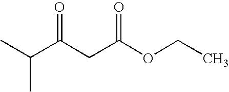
C(C(CC(OCC)=O)=O)(C)C
